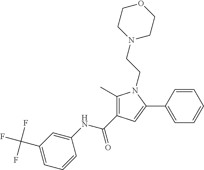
C1(C)=C(C(NC2=CC(C(F)(F)F)=CC=C2)=O)C=C(C2=CC=CC=C2)N1CCN1CCOCC1
